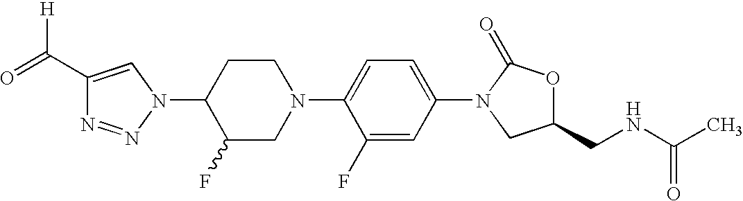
C1(C(=O)[H])=CN(C2C(F)CN(C3=CC=C(N4C(=O)OC(CNC(C)=O)C4)C=C3F)CC2)N=N1
